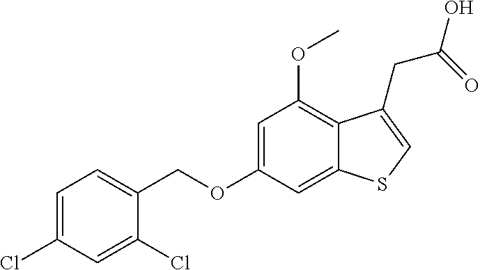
C(OC1=CC(OC)=C2C(=C1)SC=C2CC(O)=O)C1=CC=C(Cl)C=C1Cl
